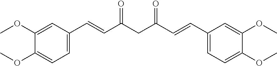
C1(OC)=CC=C(C=CC(CC(=O)C=CC2=CC=C(OC)C(OC)=C2)=O)C=C1OC
